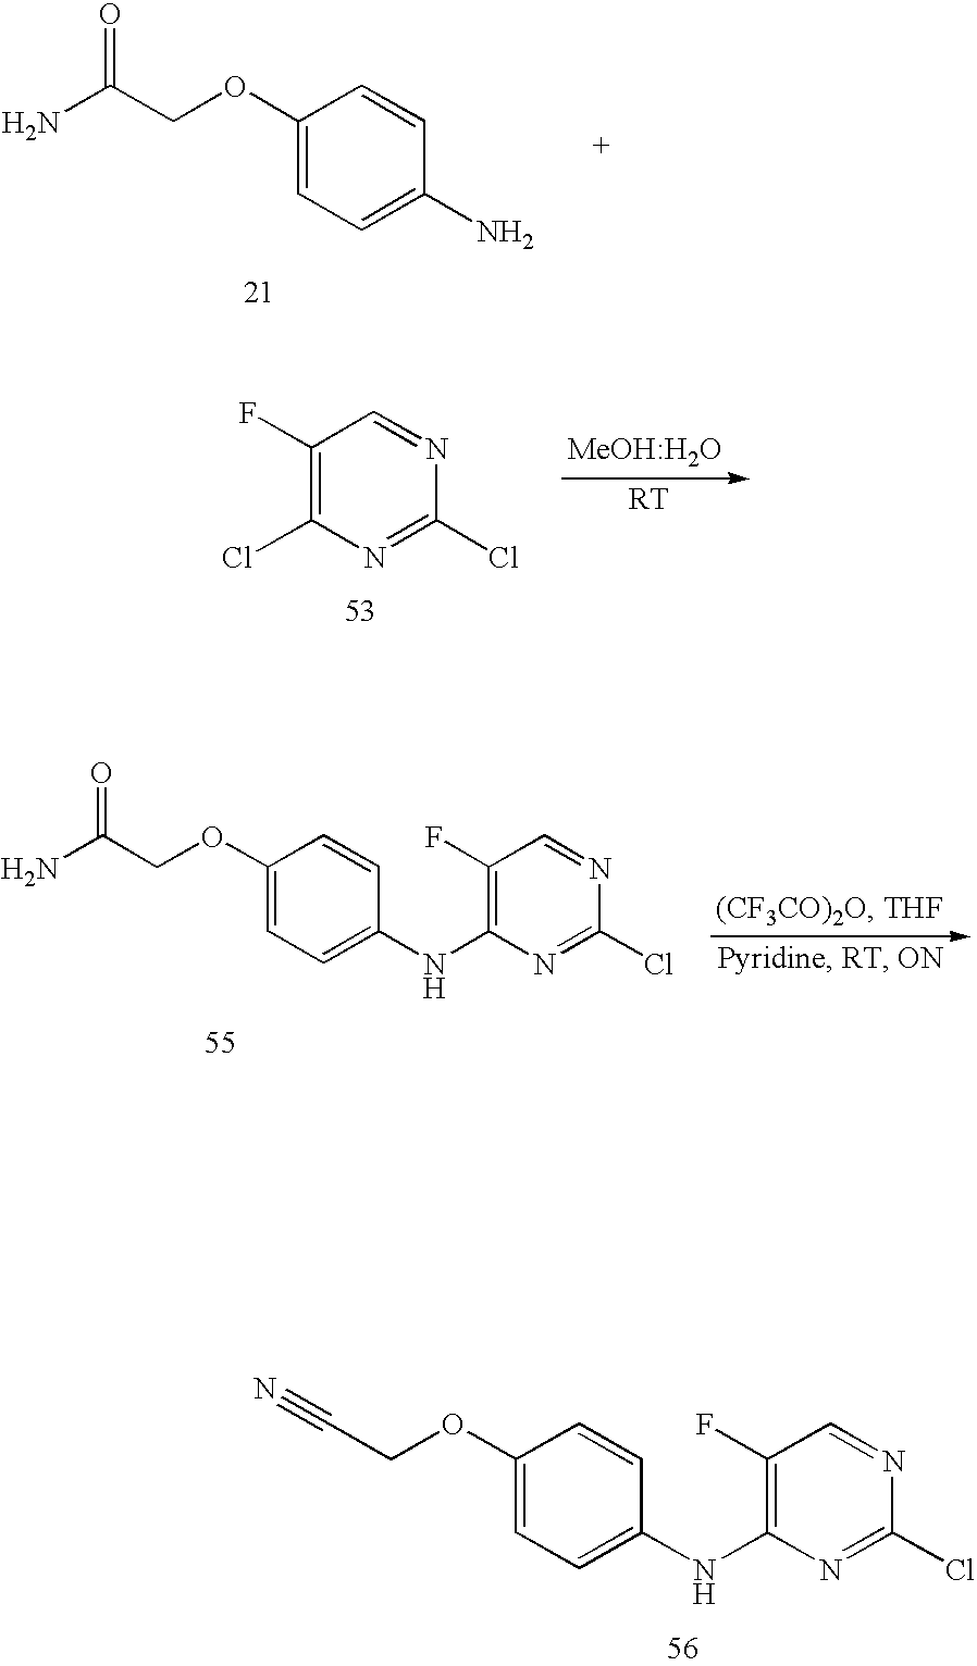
C1(OCC(N)=O)=CC=C(N)C=C1.C1(F)=C(Cl)N=C(Cl)N=C1.C1(OCC(N)=O)=CC=C(NC2=C(F)C=NC(Cl)=N2)C=C1.C1(OCC#N)=CC=C(NC2=C(F)C=NC(Cl)=N2)C=C1
